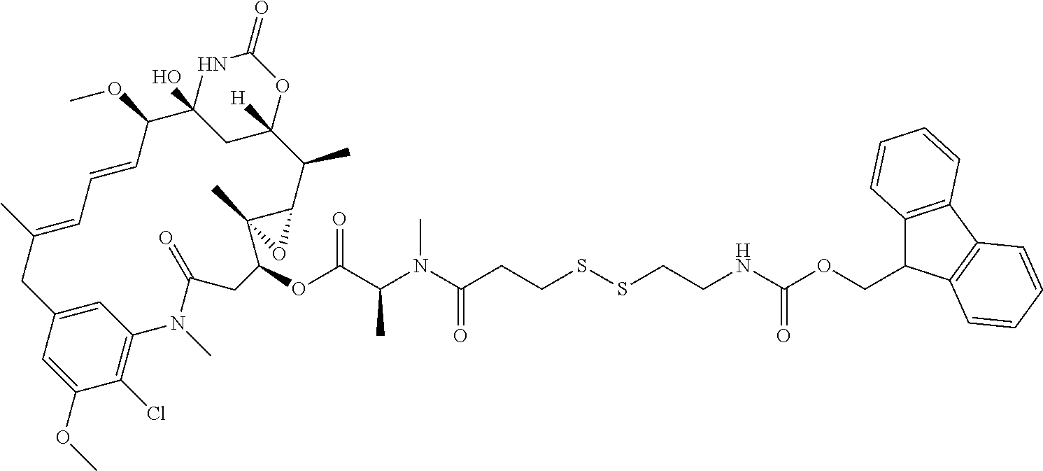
C1(OC)=CC2=CC(=C1Cl)N(C)C(=O)CC(OC(C(N(C(CCSSCCNC(OCC1C3=C(C4=C1C=CC=C4)C=CC=C3)=O)=O)C)C)=O)C1(C)C(C(C)C3([H])CC(O)(C(OC)C=CC=C(C)C2)NC(=O)O3)O1
